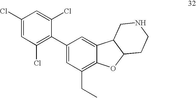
C1(Cl)=CC(Cl)=C(C2=CC(CC)=C3C(=C2)C2C(O3)CCNC2)C(Cl)=C1
